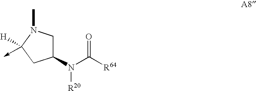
C1(N(C([R64])=O)[R20])CN(C)C([H])(->C)C1
